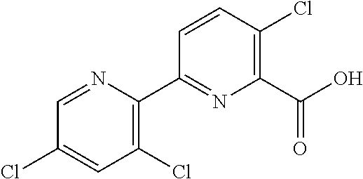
OC(C1=C(Cl)C=CC(C2=C(Cl)C=C(Cl)C=N2)=N1)=O
